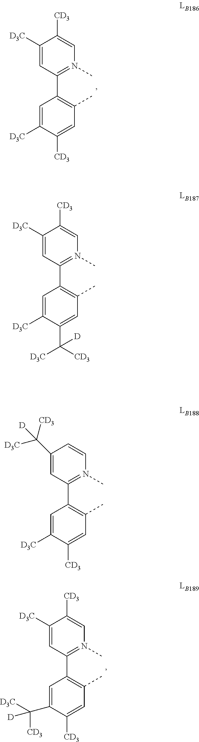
C1=C([D3C])C([CD3])=CC(C)=C1C1=N(C)C=C([CD3])C([D3C])=C1.C1=C([D3C])C(C([CD3])([D3C])[D])=CC(C)=C1C1=N(C)C=C([CD3])C([D3C])=C1.C1=C([D3C])C([CD3])=CC(C)=C1C1=N(C)C=CC(C([CD3])([D3C])[D])=C1.C1=C(C([D])([D3C])[CD3])C([CD3])=CC(C)=C1C1=N(C)C=C([CD3])C([D3C])=C1
